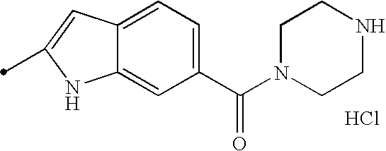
C1(C(=O)N2CCNCC2)=CC=C2C(=C1)NC(C)=C2.Cl
